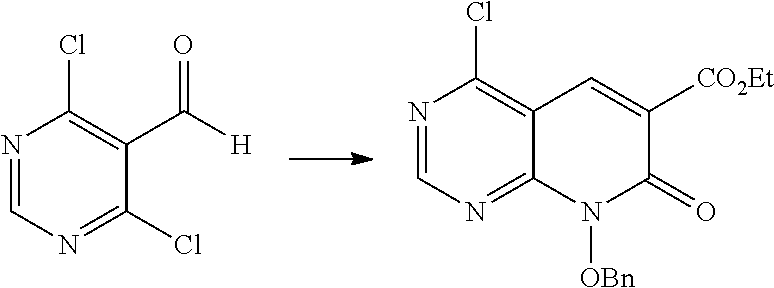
N1=CN=C2C(=C1Cl)C=C([CO2Et])C(=O)N2[OBn].N1=CN=C(Cl)C(C([H])=O)=C1Cl
